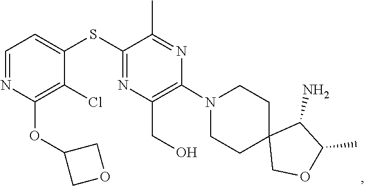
C1CN(C2=C(CO)N=C(SC3=CC=NC(OC4COC4)=C3Cl)C(C)=N2)CCC12COC(C)C2N
